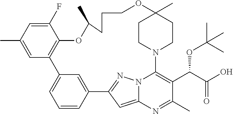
C12=CC=CC(=C1)C1=NN3C(=C1)N=C(C)C(C(C(O)=O)OC(C)(C)C)=C3N1CCC(C)(CC1)OCCCC(C)OC1=C2C=C(C)C=C1F
